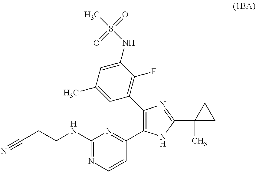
C1(NCCC#N)=NC=CC(C2=C(C3=C(F)C(NS(C)(=O)=O)=CC(C)=C3)N=C(C3(C)CC3)N2)=N1
